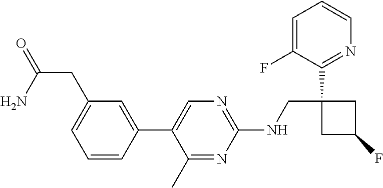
C1(C)=NC(NCC2(C3=NC=CC=C3F)CC(F)C2)=NC=C1C1=CC(CC(N)=O)=CC=C1
